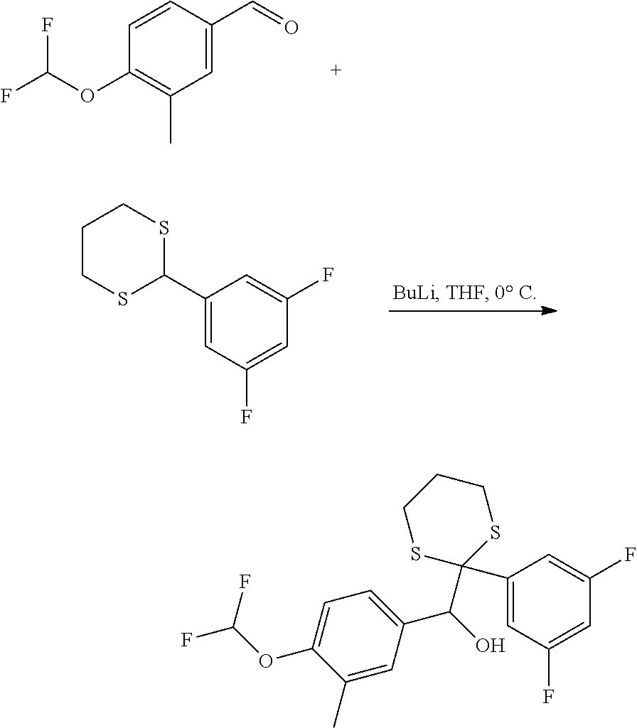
C1=CC(C=O)=CC(C)=C1OC(F)F.C1CSC(C2=CC(F)=CC(F)=C2)SC1.C1(C2(C(O)C3=CC=C(OC(F)F)C(C)=C3)SCCCS2)=CC(F)=CC(F)=C1
